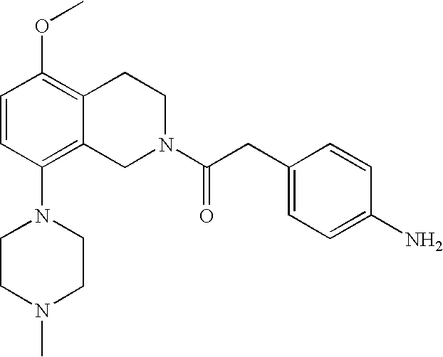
C1=CC(N2CCN(C)CC2)=C2C(=C1OC)CCN(C(CC1=CC=C(N)C=C1)=O)C2
